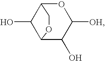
O1C2C(O)C(C(O)C1[OH])OC2
